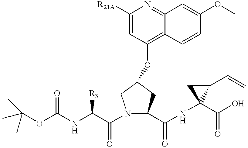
CC(OC(NC(C(=O)N1C(C(NC2(C(O)=O)C(C=C)C2)=O)CC(OC2=C3C(=NC([R21A])=C2)C=C(OC)C=C3)C1)[R3])=O)(C)C
